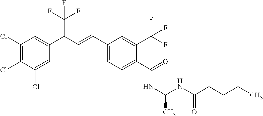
C1(Cl)=C(Cl)C(Cl)=CC(C(C=CC2=CC=C(C(=O)NC(C)NC(CCCC)=O)C(C(F)(F)F)=C2)C(F)(F)F)=C1
